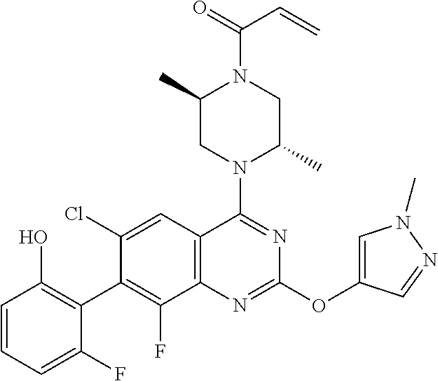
C1=CC=C(F)C(C2=C(F)C3=C(C=C2Cl)C(N2C(C)CN(C(=O)C=C)C(C)C2)=NC(OC2=CN(C)N=C2)=N3)=C1O
